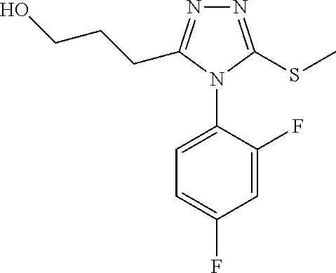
N1=C(SC)N(C2=CC=C(F)C=C2F)C(CCCO)=N1
